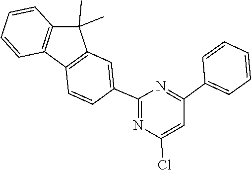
C1=CC=CC=C1C1=NC(C2=CC3=C(C4=C(C=CC=C4)C3(C)C)C=C2)=NC(Cl)=C1
